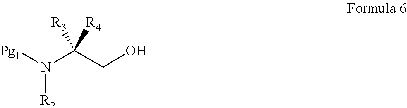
[Pg1]N(C(CO)([R3])[R4])[R2]
